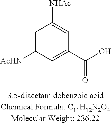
C1=C([AcHN])C=C(C(O)=O)C=C1[NHAc]
